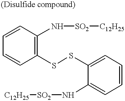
[C12H25][SO2]NC1=CC=CC=C1SSC1=C(N[SO2][C12H25])C=CC=C1
